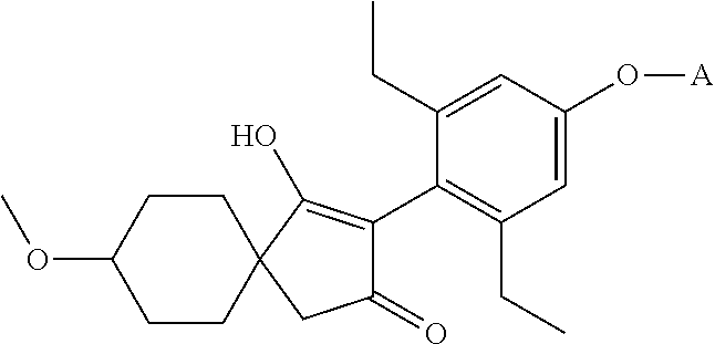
C1(=O)C(C2=C(CC)C=C(O[A])C=C2CC)=C(O)C2(C1)CCC(OC)CC2
